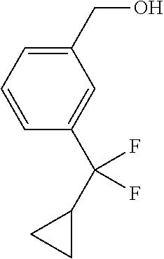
C1(CO)=CC=CC(C(C2CC2)(F)F)=C1
